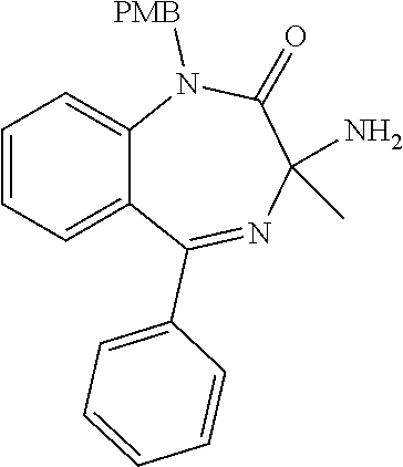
C1(N)(C)C(=O)N([PMB])C2=CC=CC=C2C(C2=CC=CC=C2)=N1
